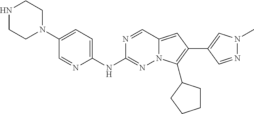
N1CCN(C2=CC=C(NC3=NN4C(=CC(C5=CN(C)N=C5)=C4C4CCCC4)C=N3)N=C2)CC1
